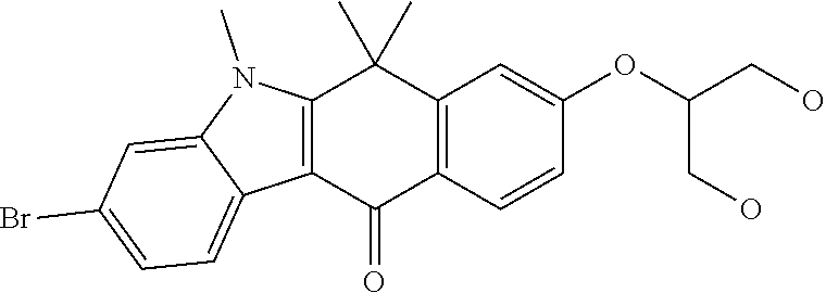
C12=C(C=CC(OC(CO)CO)=C1)C(=O)C1=C(C2(C)C)N(C)C2=CC(Br)=CC=C12
